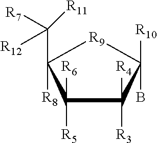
C1([R6])([R5])C([R4])([R3])C(B)([R10])[R9]C1([R8])C([R11])([R7])[R12]
